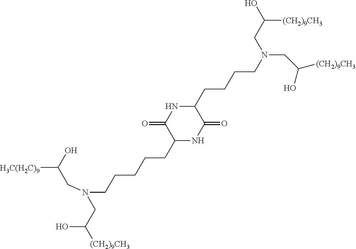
C1(=O)C(CCCCCN(CC(O)[H3C(H2C)9])CC(O)[(CH2)9CH3])NC(=O)C(CCCCN(CC([(CH2)9CH3])O)CC(O)[(CH2)9CH3])N1
